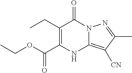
CCC1=C(C(OCC)=O)NC2=C([CN])C(C)=NN2C1=O
